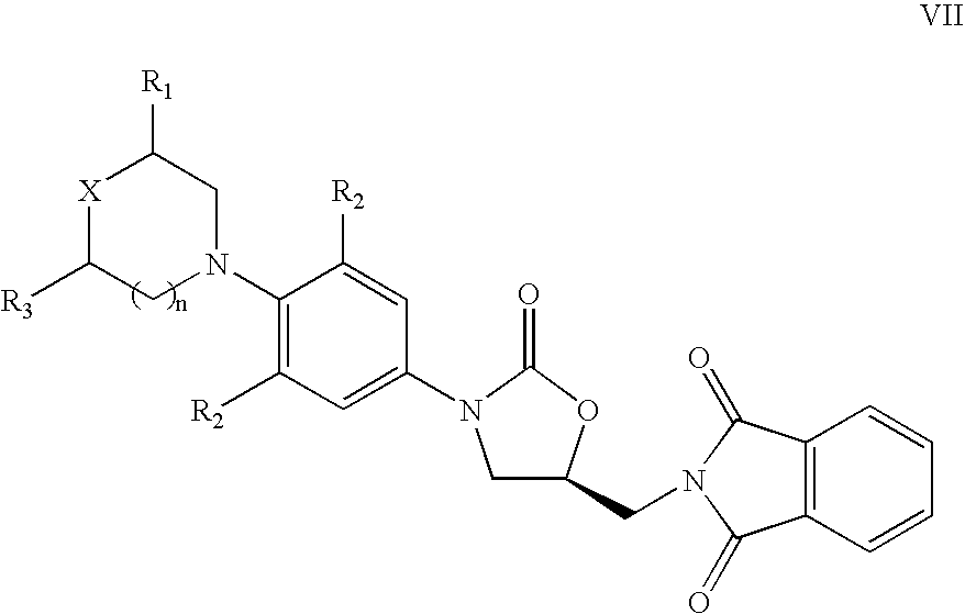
[X]1C([R3])CN(C2=C([R2])C=C(N3CC(CN4C(=O)C5=C(C4=O)C=CC=C5)OC3=O)C=C2[R2])CC1[R1]
